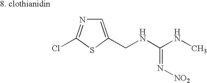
N1=C(Cl)SC(CNC(NC)=N[NO2])=C1
